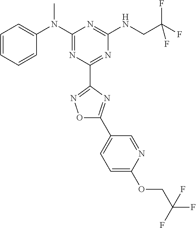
C1=CC=CC(N(C2=NC(C3=NOC(C4=CC=C(OCC(F)(F)F)N=C4)=N3)=NC(NCC(F)(F)F)=N2)C)=C1
